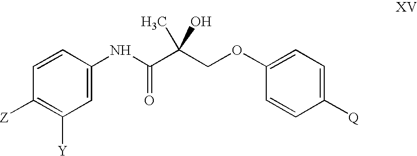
C1([Z])=C([Y])C=C(NC(C(COC2=CC=C([Q])C=C2)(O)C)=O)C=C1
